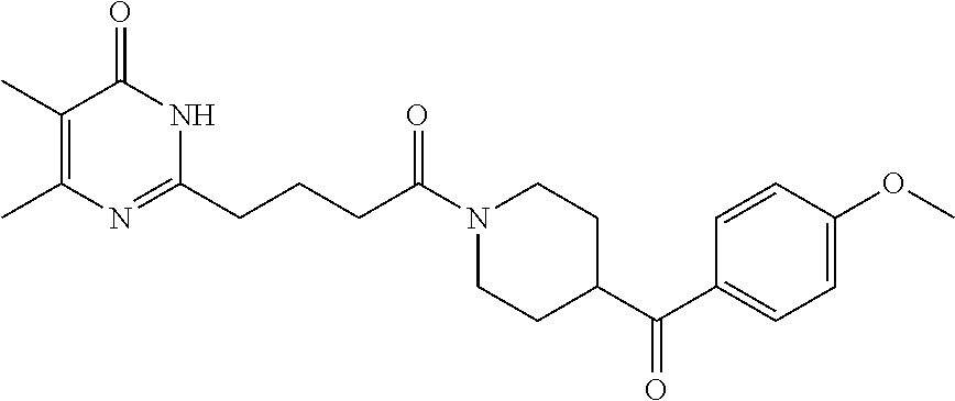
N1(C(CCCC2=NC(C)=C(C)C(=O)N2)=O)CCC(C(=O)C2=CC=C(OC)C=C2)CC1
